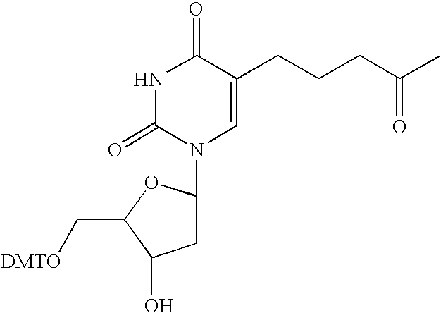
N1C(=O)N(C2CC(O)C(C[DMTO])O2)C=C(CCCC(=O)C)C1=O
